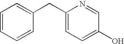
C1=CC=CC(CC2=CC=C(O)C=N2)=C1
